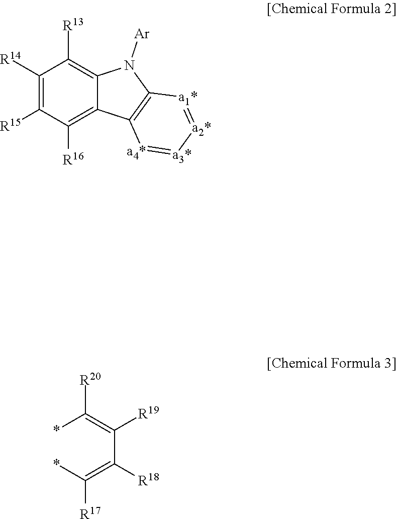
C1([R14])=C([R15])C([R16])=C2C(=C1[R13])N([Ar])C1=C2[a4*]=[a3*][a2*]=[a1*]1.C(C(=C(*)[R20])[R19])(=C(*)[R17])[R18]
